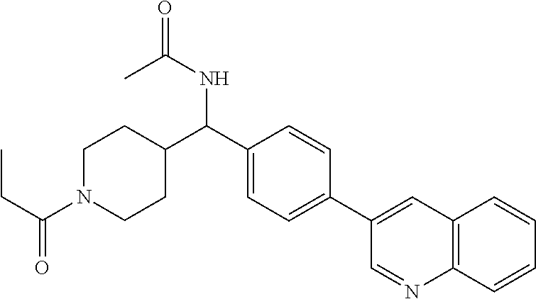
C1(C(C2CCN(C(=O)CC)CC2)NC(C)=O)=CC=C(C2=CC3=C(C=CC=C3)N=C2)C=C1
